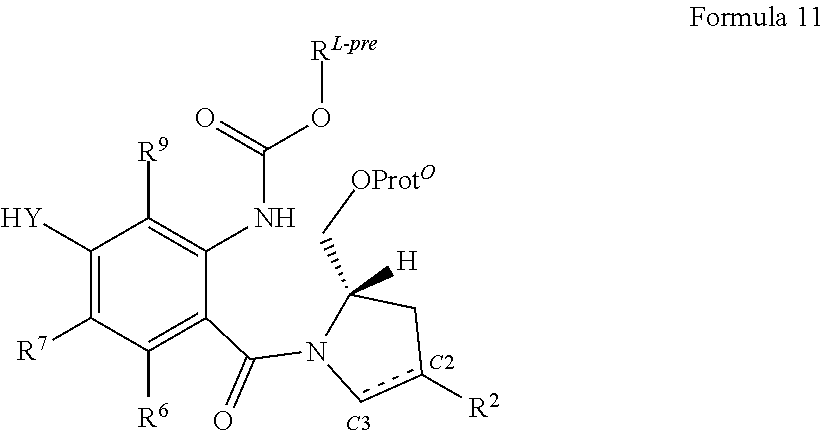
C1([Y])=C([R7])C([R6])=C(C(N2C(C[OProtO])([H])Cc([R2])c2)=O)C(NC(O[RL-pre])=O)=C1[R9].[C2].[C3]
